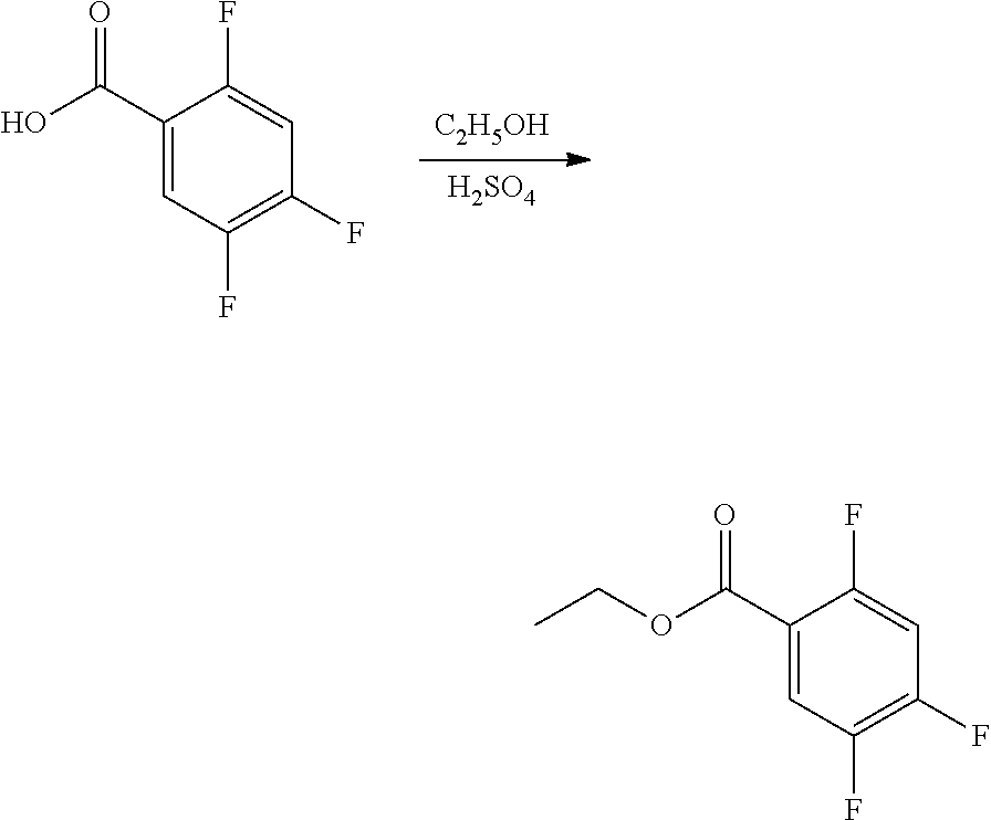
[C2H5OH].[H2SO4].C1(F)=C(F)C=C(C(=O)O)C(F)=C1.C1(F)=C(F)C=C(C(=O)OCC)C(F)=C1
